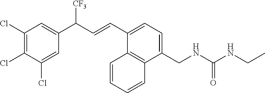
C1(Cl)=C(Cl)C(Cl)=CC(C(C=CC2=CC=C(CNC(NCC)=O)C3=C2C=CC=C3)[CF3])=C1
